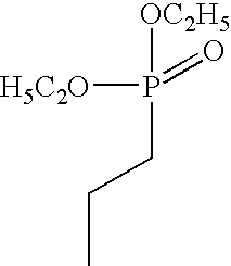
C(C)CP(=O)([OC2H5])[H5C2O]
